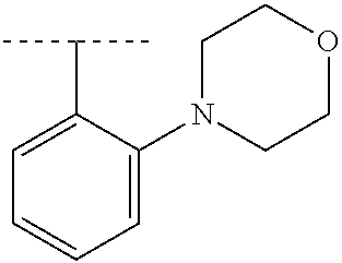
C1=C(C(C)C)C(N2CCOCC2)=CC=C1
